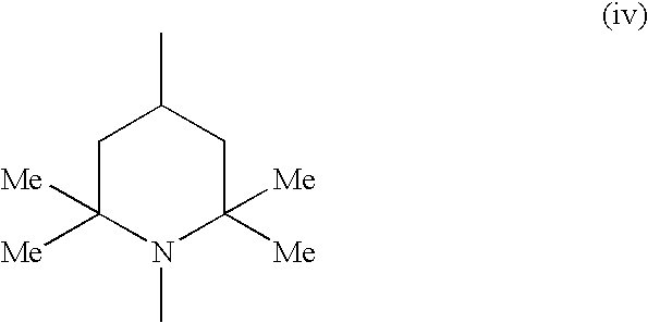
C1([Me])([Me])N(C)C([Me])([Me])CC(C)C1
